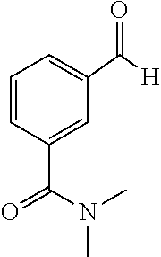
C([H])(=O)C1=CC=CC(C(=O)N(C)C)=C1
